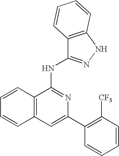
C1=C(C2=C([CF3])C=CC=C2)N=C(NC2=NNC3=C2C=CC=C3)C2=C1C=CC=C2
